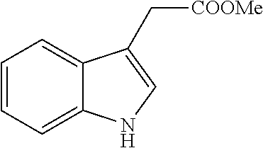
C1=CC=C2C(=C1)C(C[COOMe])=CN2
